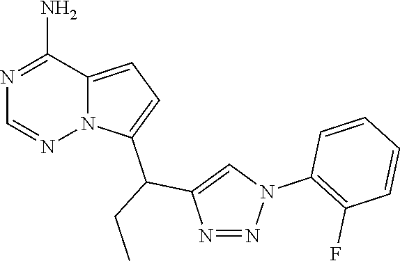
N1=C(N)C2=CC=C(C(CC)C3=CN(C4=C(F)C=CC=C4)N=N3)N2N=C1
